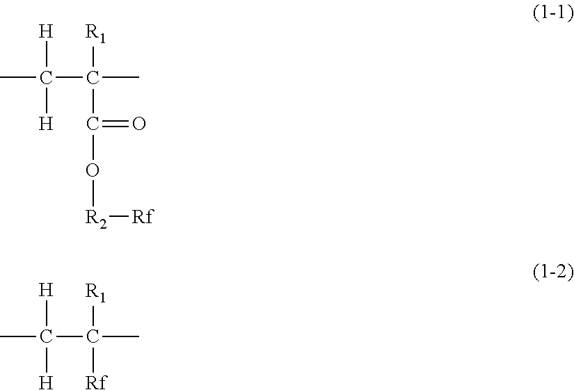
CC(C(C)([R1])C(=O)O[R2][Rf])([H])[H].CC(C(C)([R1])[Rf])([H])[H]
